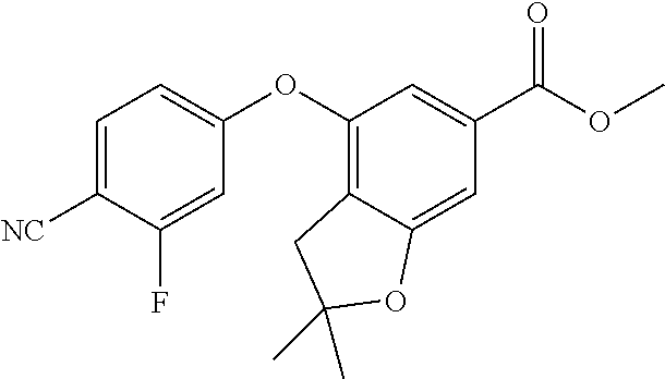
C1=C([NC])C(F)=CC(OC2=C3C(=CC(C(OC)=O)=C2)OC(C)(C)C3)=C1
